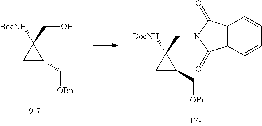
C1(CO)([BocNH])CC1C[OBn].C1(CN2C(=O)C3=C(C2=O)C=CC=C3)([BocNH])CC1C[OBn]
